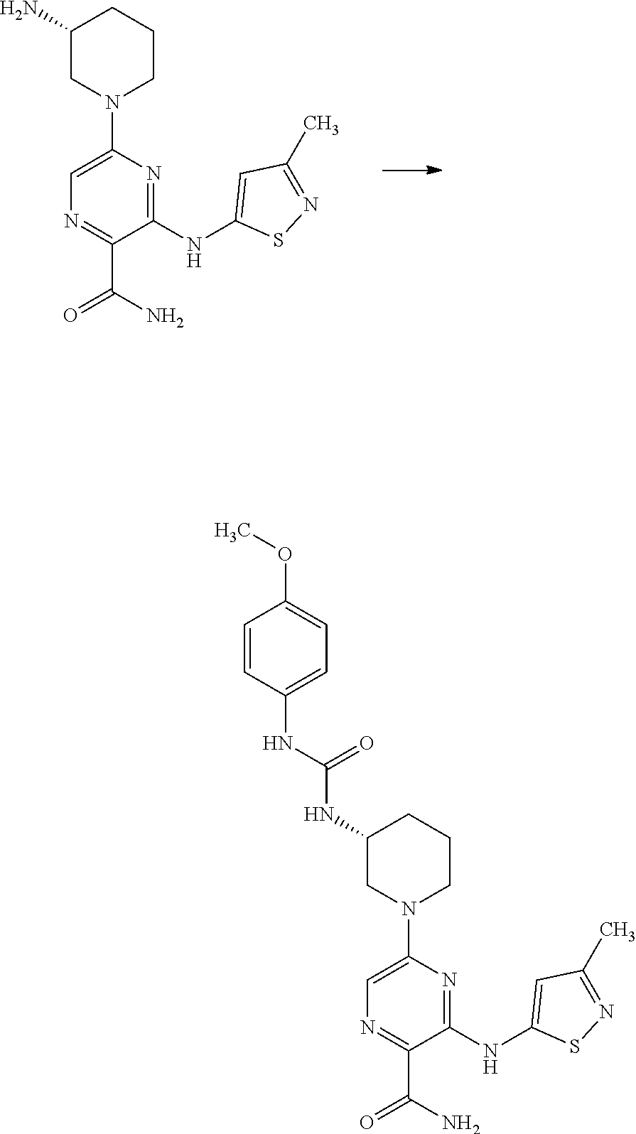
C1(N)CN(C2=CN=C(C(N)=O)C(NC3=CC(C)=NS3)=N2)CCC1.C1(NC(NC2=CC=C(OC)C=C2)=O)CN(C2=CN=C(C(N)=O)C(NC3=CC(C)=NS3)=N2)CCC1
